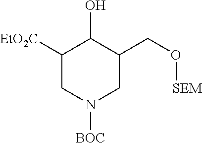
C1([EtO2C])CN([BOC])CC(CO[SEM])C1O
